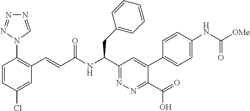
C1=CC(Cl)=CC(C=CC(NC(C2=NN=C(C(=O)O)C(C3=CC=C(NC(=O)[OMe])C=C3)=C2)CC2=CC=CC=C2)=O)=C1N1C=NN=N1
